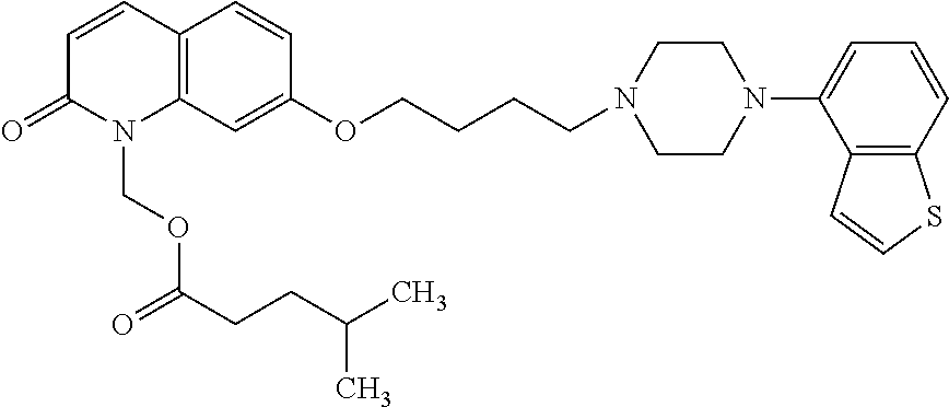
C12=C(C=C(OCCCCN3CCN(C4=CC=CC5=C4C=CS5)CC3)C=C1)N(COC(=O)CCC(C)C)C(=O)C=C2
